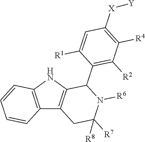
C12=C(NC3=C1CC([R7])([R8])N([R6])C3C1=C([R2])C([R4])=C([X][Y])C=C1[R1])C=CC=C2
